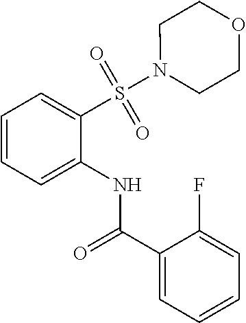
C1(NC(C2=CC=CC=C2F)=O)=CC=CC=C1S(=O)(N1CCOCC1)=O
